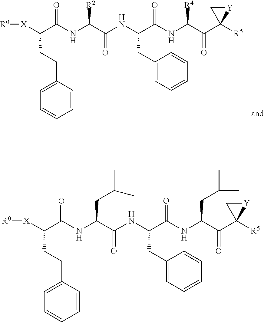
[X](C(C(NC(C(NC(C(NC(C(C1([R5])[Y]C1)=O)[R4])=O)CC1=CC=CC=C1)=O)[R2])=O)CCC1=CC=CC=C1)[R0].[X](C(C(NC(C(NC(C(NC(C(C1([R5])[Y]C1)=O)CC(C)C)=O)CC1=CC=CC=C1)=O)CC(C)C)=O)CCC1=CC=CC=C1)[R0]
